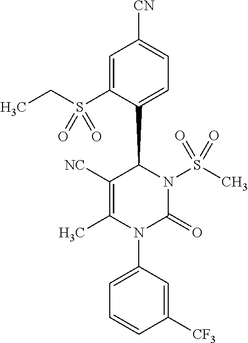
[NC]C1=C(C)N(C2=CC=CC([CF3])=C2)C(=O)N(S(C)(=O)=O)C1C1=CC=C([CN])C=C1S(CC)(=O)=O
